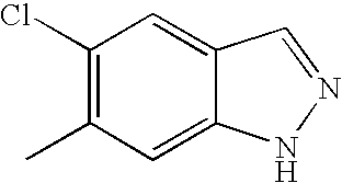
C1(Cl)=C(C)C=C2C(=C1)C=NN2
